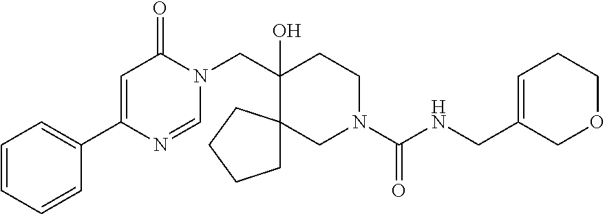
C1(C2=CC=CC=C2)=CC(=O)N(CC2(O)CCN(C(=O)NCC3=CCCOC3)CC23CCCC3)C=N1
